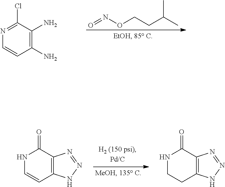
C1=CN=C(Cl)C(N)=C1N.N(=O)OCCC(C)C.C1=CNC(=O)C2=C1NN=N2.C1C2=C(C(=O)NC1)N=NN2
